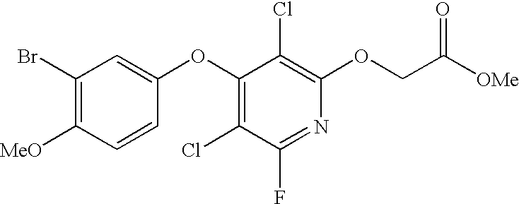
BrC1=C([MeO])C=CC(OC2=C(Cl)C(F)=NC(OCC([OMe])=O)=C2Cl)=C1
